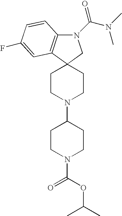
C12=C(C3(CN1C(N(C)C)=O)CCN(C1CCN(C(=O)OC(C)C)CC1)CC3)C=C(F)C=C2
